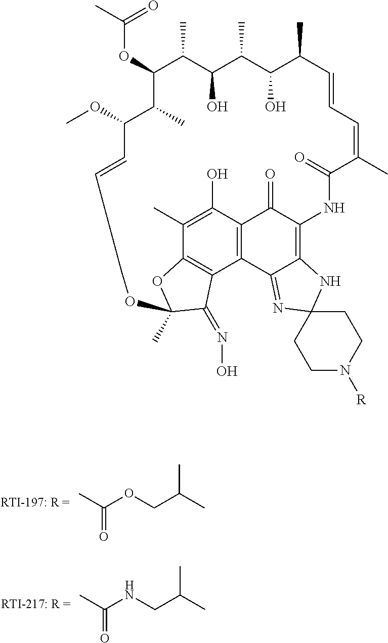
CC(OCC(C)C)=O.CC(NCC(C)C)=O.C(OC1C(C)C(OC)C=CCCCOC2(C)OC3=C(C4=C(C(=O)C(=C5C4=NC4(N5)CCN([R])CC4)NC(=O)C(C)=CC=CC(C)C(O)C(C)C(O)C1C)C(O)=C3C)C2=NO)(C)=O
